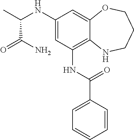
C1(NC(C)C(N)=O)=CC(NC(C2=CC=CC=C2)=O)=C2C(=C1)OCCCN2
